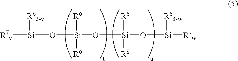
[R6][Si]([R6])(O[Si]([R7v])[R63-v])O[Si]([R6])([R8])O[Si]([R7w])[R63-w]
